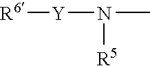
[R6][Y]N(C)[R5]
